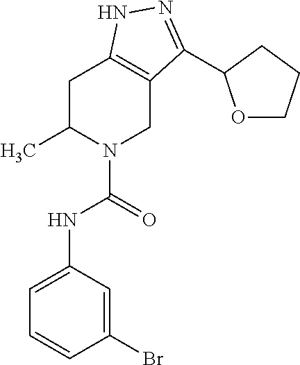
C1C(C)N(C(NC2=CC=CC(Br)=C2)=O)CC2=C1NN=C2C1OCCC1
